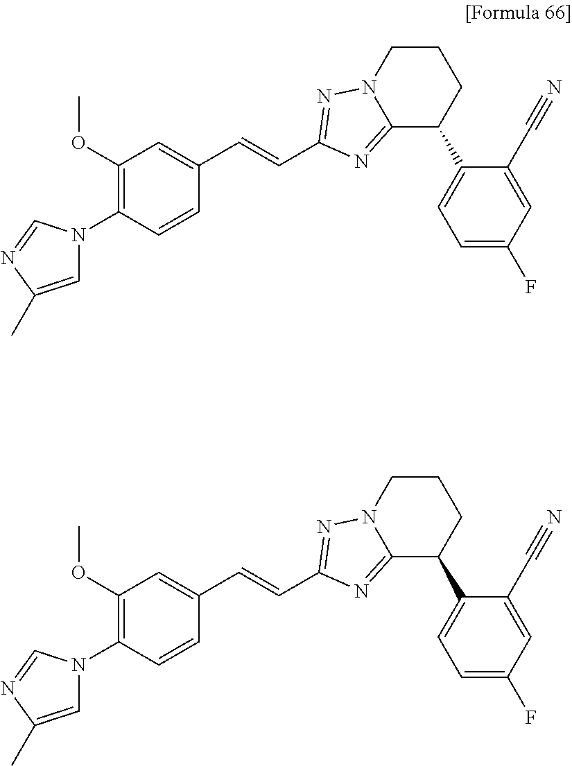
C1=C(C)N=CN1C1=C(OC)C=C(C=CC2=NN3C(=N2)C(C2=CC=C(F)C=C2C#N)CCC3)C=C1.C1=C(C)N=CN1C1=C(OC)C=C(C=CC2=NN3C(=N2)C(C2=CC=C(F)C=C2C#N)CCC3)C=C1
